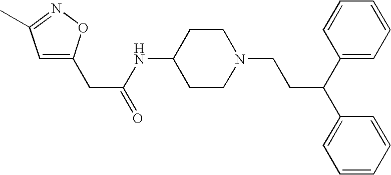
N(C1CCN(CCC(C2=CC=CC=C2)C2=CC=CC=C2)CC1)C(CC1=CC(C)=NO1)=O
